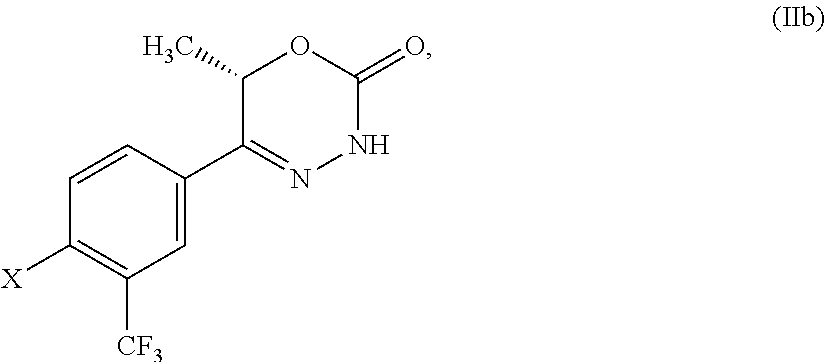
C1(C)C(C2=CC([CF3])=C([X])C=C2)=NNC(=O)O1
